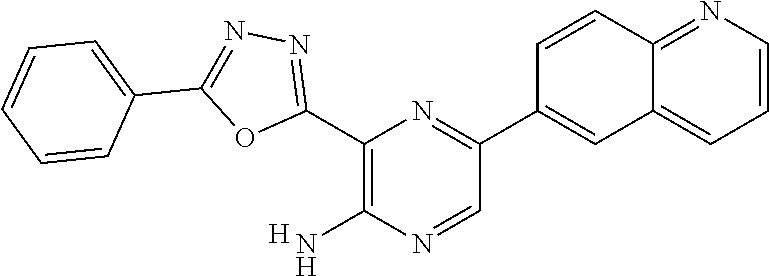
C1(C2=NN=C(C3=CC=CC=C3)O2)=C(N)N=CC(C2=CC3=CC=CN=C3C=C2)=N1.[H]
